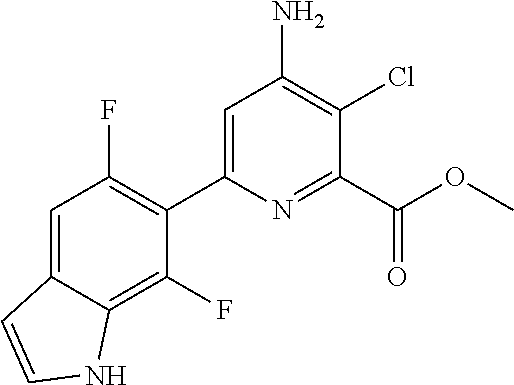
C1=C2C(=C(F)C(C3=CC(N)=C(Cl)C(C(OC)=O)=N3)=C1F)NC=C2
